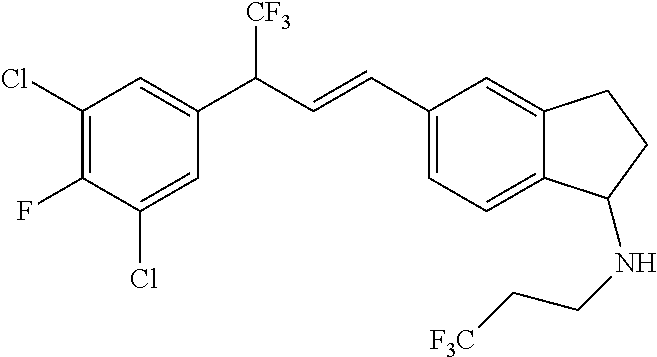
C1(Cl)=C(F)C(Cl)=CC(C(C=CC2=CC=C3C(=C2)CCC3NCC[CF3])[CF3])=C1
